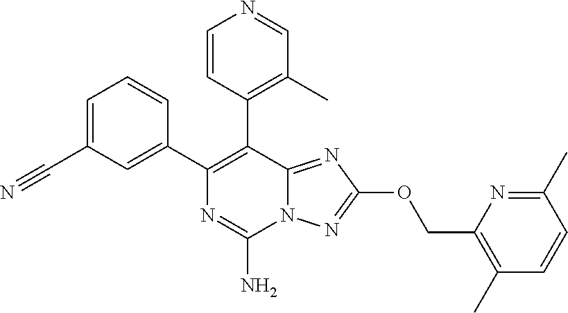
C1=CC(C2=C(C3=CC(C#N)=CC=C3)N=C(N)N3C2=NC(OCC2=C(C)C=CC(C)=N2)=N3)=C(C)C=N1
